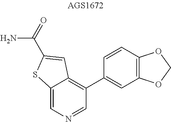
NC(=O)C1=CC2=C(C3=CC4=C(C=C3)OCO4)C=NC=C2S1
